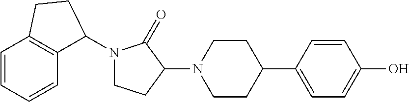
C1=CC=CC2=C1CCC2N1CCC(N2CCC(C3=CC=C(O)C=C3)CC2)C1=O
